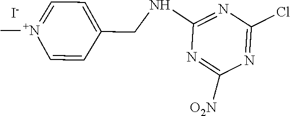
C1=CC(CNC2=NC(Cl)=NC([O2N])=N2)=CC=[N+]1C.[I-]
